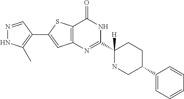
N1=CC(C2=CC3=C(S2)C(=O)NC(C2([H])NCC(C4=CC=CC=C4)CC2)=N3)=C(C)N1
